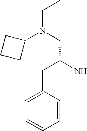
N(CC(N)CC1=CC=CC=C1)(C1CCC1)CC
